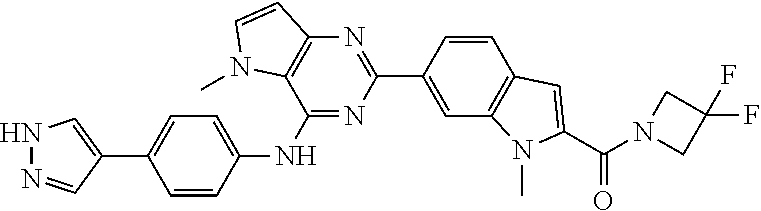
C1(NC2=CC=C(C3=CNN=C3)C=C2)=NC(C2=CC3=C(C=C2)C=C(C(N2CC(F)(F)C2)=O)N3C)=NC2=C1N(C)C=C2
